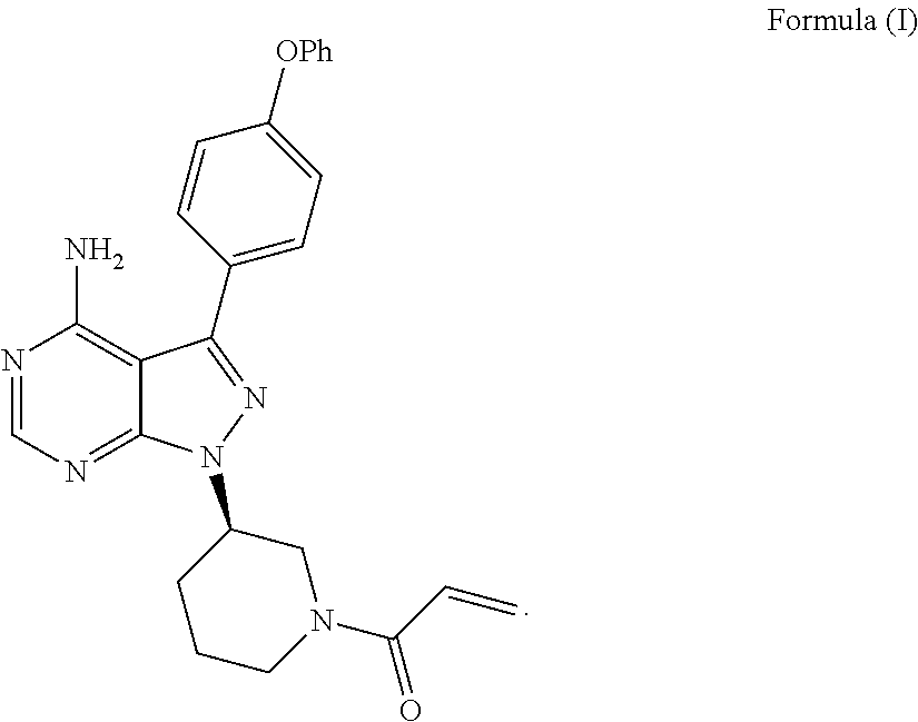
N1=CN=C2C(=C1N)C(C1=CC=C([OPh])C=C1)=NN2C1CCCN(C(=O)C=C)C1
